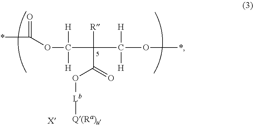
O(C(C(C(O*)([H])[H])([R])C(=O)O[Lb][Q(Ra)u])([H])[H])C(*)=O
